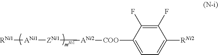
[RNi1][ANi1][ZNi1][ANi2][COO]C1=CC=C([RNi2])C(F)=C1F
